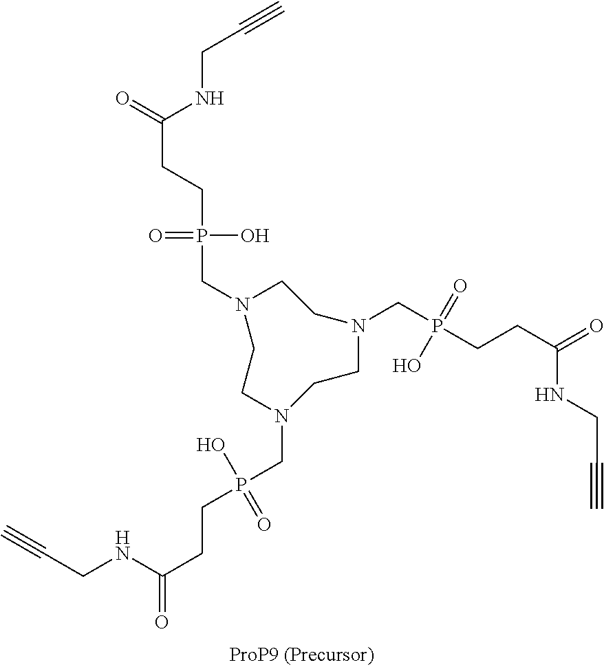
C(P(CCC(NCC#C)=O)(=O)O)N1CCN(CP(CCC(NCC#C)=O)(O)=O)CCN(CP(CCC(=O)NCC#C)(=O)O)CC1
